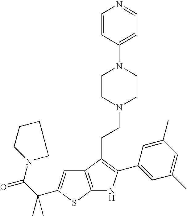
C12=C(SC(C(C(=O)N3CCCC3)(C)C)=C1)NC(C1=CC(C)=CC(C)=C1)=C2CCN1CCN(C2=CC=NC=C2)CC1
